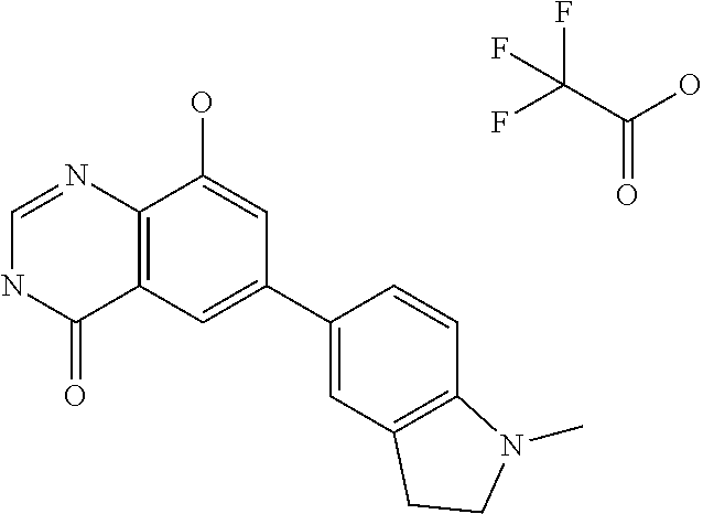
C12=C(C=C(C3=CC4=C(C=C3)N(C)CC4)C=C1O)C(=O)NC=N2.C(=O)(C(F)(F)F)O
